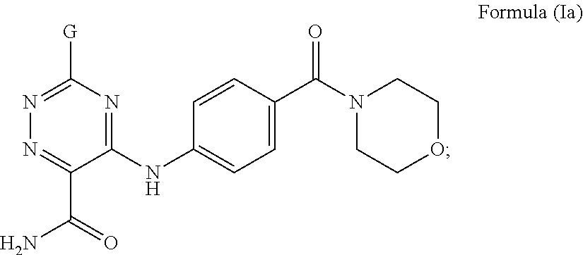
N1=C([G])N=C(NC2=CC=C(C(N3CCOCC3)=O)C=C2)C(C(=O)N)=N1
